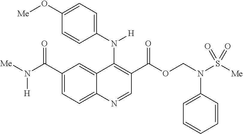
C1(N([H])C2=C(C(OCN(C3=CC=CC=C3)S([Me])(=O)=O)=O)C=NC3=CC=C(C(N([Me])[H])=O)C=C23)=CC=C(O[Me])C=C1
